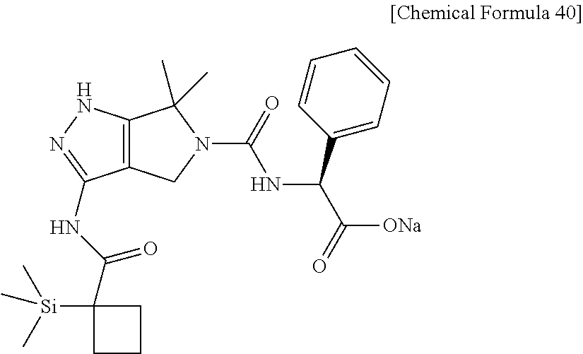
C12=C(NN=C1NC(=O)C1([Si](C)(C)C)CCC1)C(C)(C)N(C(NC(C1=CC=CC=C1)C([ONa])=O)=O)C2
